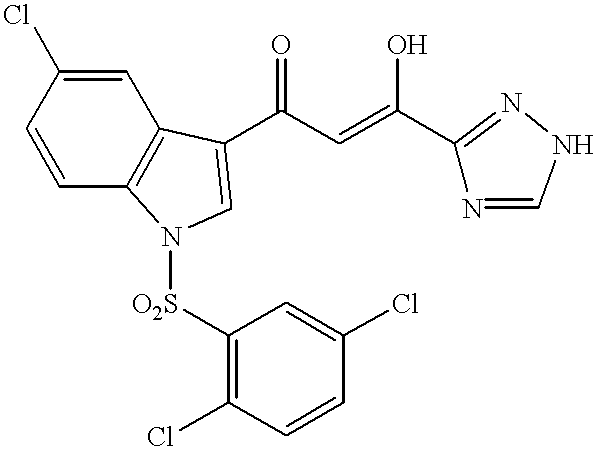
C1=CC2=C(C=C1Cl)C(C(C=C(O)C1=NNC=N1)=O)=CN2[O2S]C1=C(Cl)C=CC(Cl)=C1
